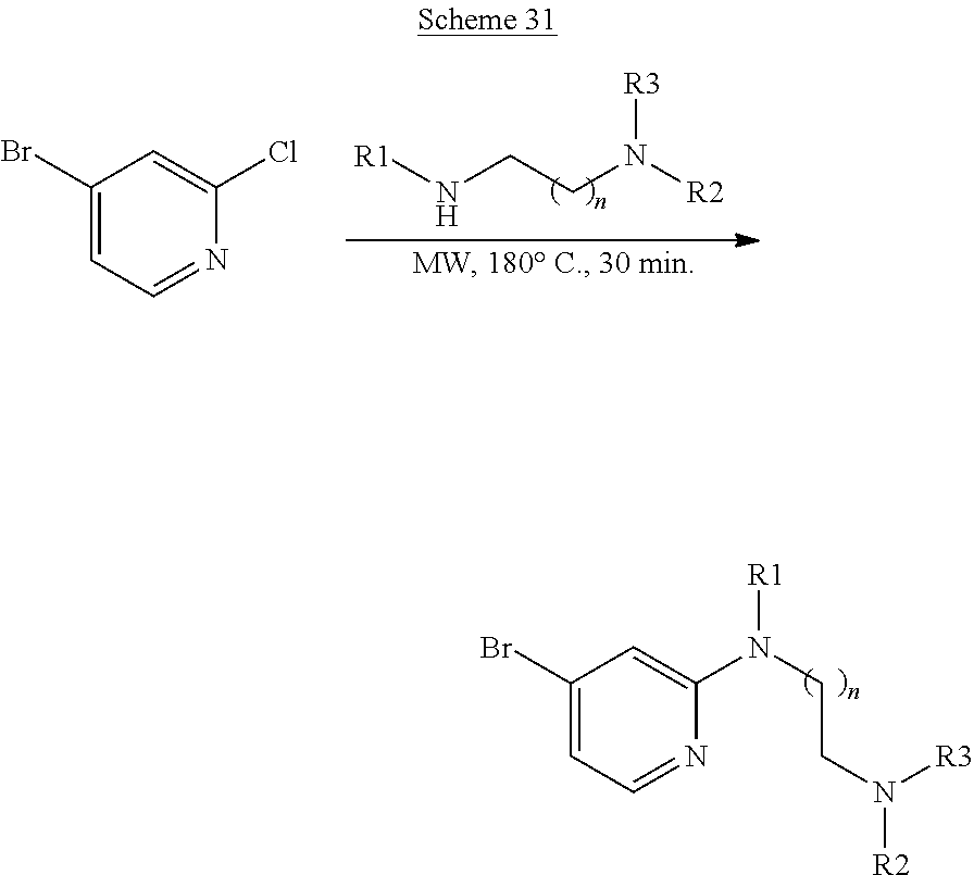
C1(Br)=CC=NC(Cl)=C1.[R1]NCCN([R2])[R3].C1(Br)=CC=NC(N([R1])CCN([R3])[R2])=C1
